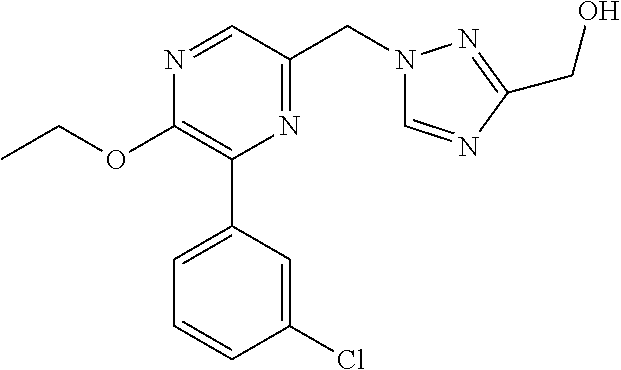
C1(OCC)=C(C2=CC=CC(Cl)=C2)N=C(CN2C=NC(CO)=N2)C=N1
